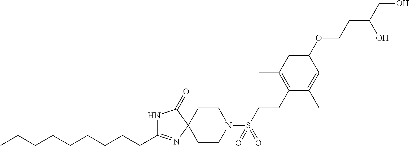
N1C(CCCCCCCCC)=NC2(C1=O)CCN(S(CCC1=C(C)C=C(OCCC(CO)O)C=C1C)(=O)=O)CC2
